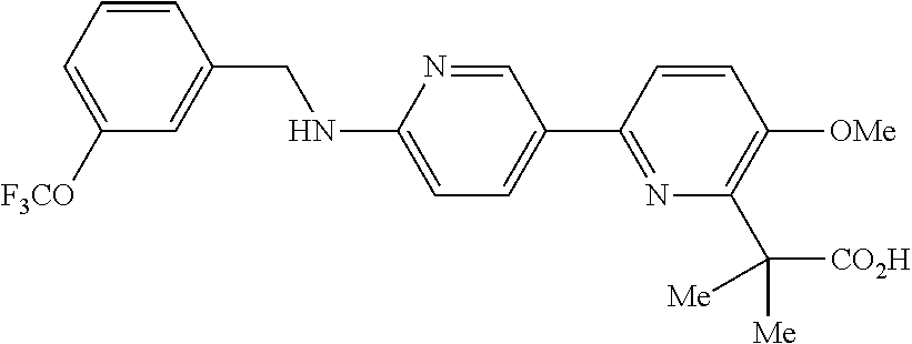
C1=CC(CNC2=CC=C(C3=NC(C([CO2H])([Me])[Me])=C([OMe])C=C3)C=N2)=CC([F3CO])=C1
